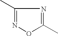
CC1=NOC(C)=N1
